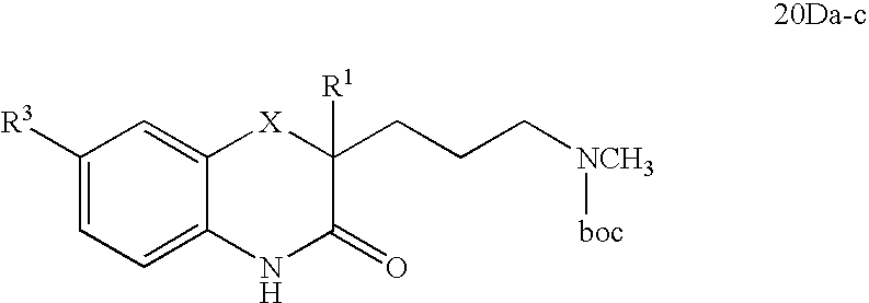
C1([R3])=CC=C2C(=C1)[X]C(CCC[NCH3][boc])([R1])C(=O)N2
